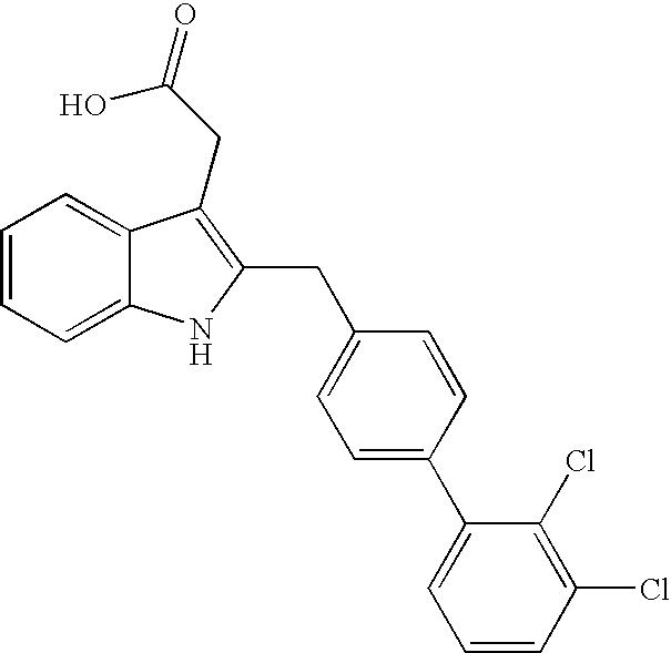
C1=CC=C2C(=C1)C(CC(=O)O)=C(CC1=CC=C(C3=CC=CC(Cl)=C3Cl)C=C1)N2
